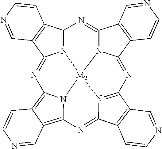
N12=C3C4=C(C1=NC1=C5C(=C6N1[M2]21N2C(=N3)C3=C(C2=NC2=N1C(=N6)C1=C2C=NC=C1)C=CN=C3)C=NC=C5)C=NC=C4
